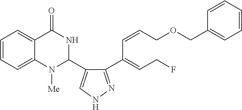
C1=CC=C2C(=C1)C(=O)NC(C1=CNN=C1C(=CCF)C=CCOCC1=CC=CC=C1)N2[Me]
